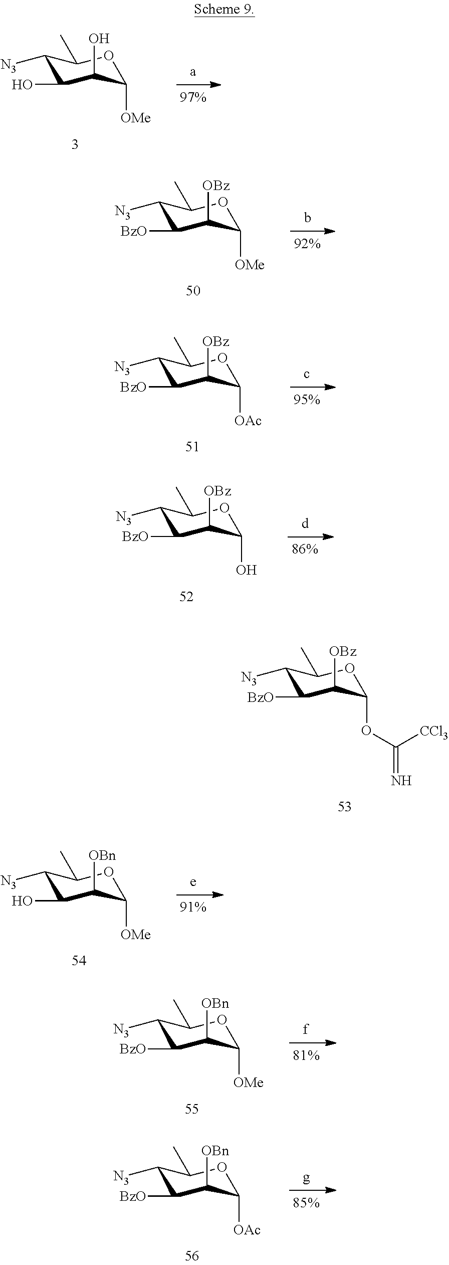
C1([N3])C(O)C(O)C([OMe])OC1C.C1([N3])C([BzO])C([OBz])C([OMe])OC1C.C1([N3])C([BzO])C([OBz])C([OAc])OC1C.C1([N3])C([BzO])C([OBz])C(O)OC1C.C1([N3])C([BzO])C([OBz])C(OC(=N)[CCl3])OC1C.C1([N3])C(O)C([OBn])C([OMe])OC1C.C1([N3])C([BzO])C([OBn])C([OMe])OC1C.C1([N3])C([BzO])C([OBn])C([OAc])OC1C
